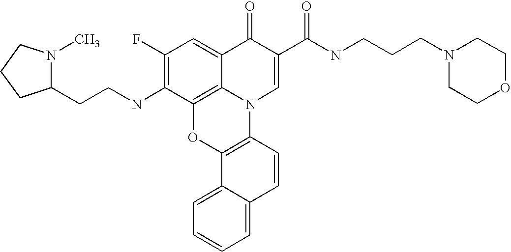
C1(F)=C(NCCC2N(C)CCC2)C2=C3C(=C1)C(=O)C(C(=O)NCCCN1CCOCC1)=CN3C1=C(O2)C2=CC=CC=C2C=C1
